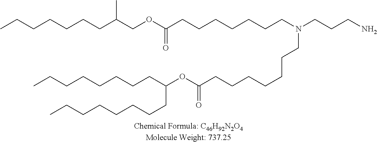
C(CCCCC(CCCCCCCC)OC(=O)CCCCCCCN(CCCN)CCCCCCCC(OCC(CCCCCCC)C)=O)CCC
